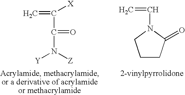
C=C([X])C(N([Z])[Y])=O.C1CC(=O)N(C=C)C1
